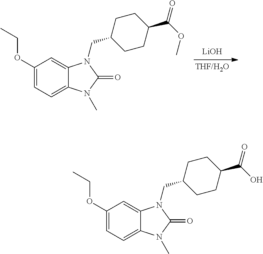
C1(OCC)=CC=C2C(=C1)N(CC1CCC(C(OC)=O)CC1)C(=O)N2C.[THF/H2O].[LiOH].C1(OCC)=CC=C2C(=C1)N(CC1CCC(C(O)=O)CC1)C(=O)N2C
